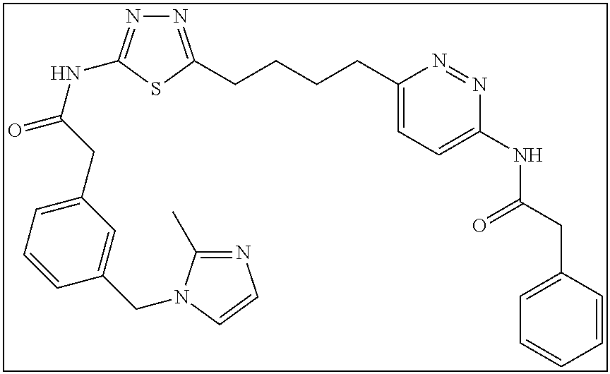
N1=C(CCCCC2=CC=C(NC(CC3=CC=CC=C3)=O)N=N2)SC(NC(=O)CC2=CC=CC(CN3C(C)=NC=C3)=C2)=N1
